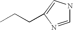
CCCC1=CNC=N1
